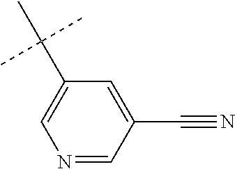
N1=CC(C#N)=CC(C(C)(C)C)=C1
